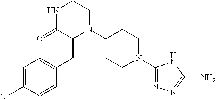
C1=C(Cl)C=CC(CC2N(C3CCN(C4=NN=C(N)N4)CC3)CCNC2=O)=C1
